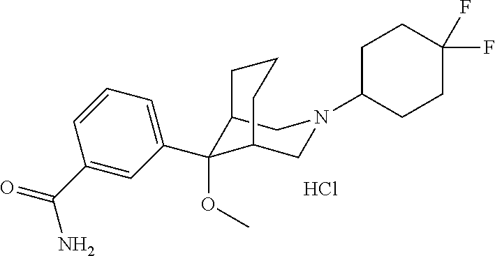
C(C1=CC(C2(OC)C3CN(C4CCC(F)(F)CC4)CC2CCC3)=CC=C1)(N)=O.Cl
